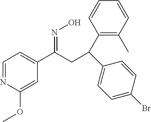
C1=NC(OC)=CC(C(CC(C2=C(C)C=CC=C2)C2=CC=C(Br)C=C2)=NO)=C1
